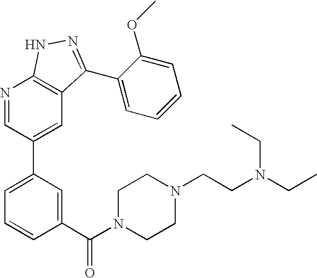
N1=CC(C2=CC=CC(C(N3CCN(CCN(CC)CC)CC3)=O)=C2)=CC2=C1NN=C2C1=CC=CC=C1OC
